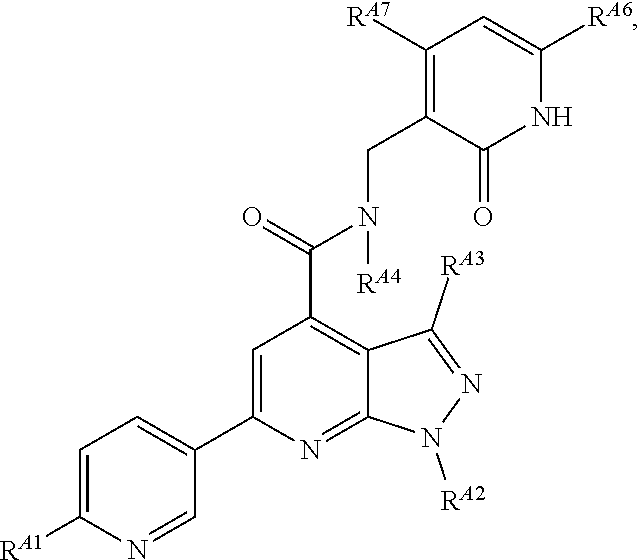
C1=C([RA1])N=CC(C2=CC(C(=O)N(CC3=C([RA7])C=C([RA6])NC3=O)[RA4])=C3C(=N2)N([RA2])N=C3[RA3])=C1
